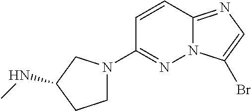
C1=CC2=NC=C(Br)N2N=C1N1CCC(NC)C1
